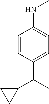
C1=CC(C(C2CC2)C)=CC=C1NC
